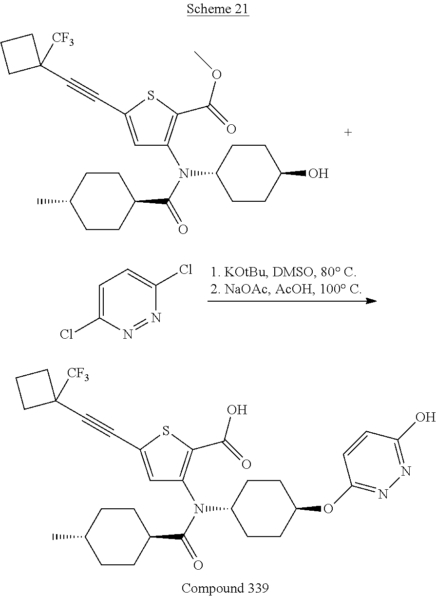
C1(N(C(=O)C2CCC(C)CC2)C2CCC(O)CC2)=C(C(=O)OC)SC(C#CC2([CF3])CCC2)=C1.C1=C(Cl)N=NC(Cl)=C1.C1(N(C(=O)C2CCC(C)CC2)C2CCC(OC3=NN=C(O)C=C3)CC2)=C(C(=O)O)SC(C#CC2([CF3])CCC2)=C1
